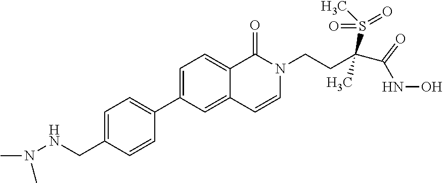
C1=C(CNN(C)C)C=CC(C2=CC=C3C(=C2)C=CN(CCC(S(C)(=O)=O)(C)C(NO)=O)C3=O)=C1
